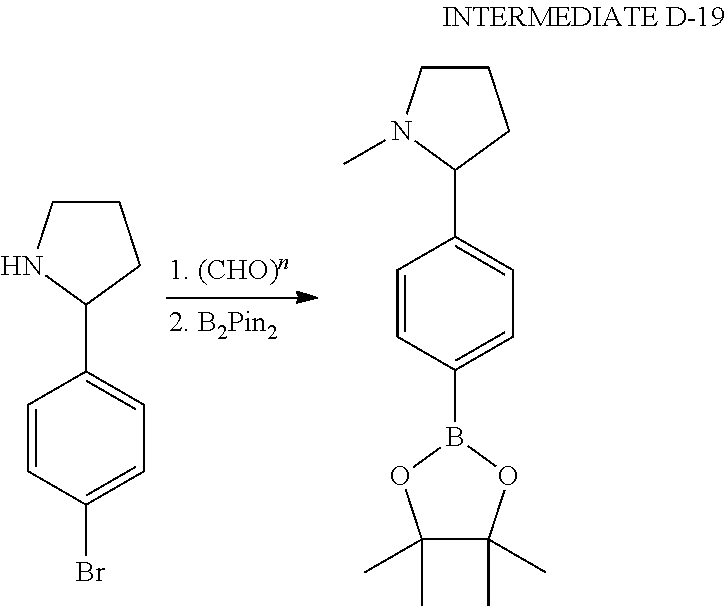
C1=CC(Br)=CC=C1C1NCCC1.C1(C)(C)C(C)(C)OB(C2=CC=C(C3N(C)CCC3)C=C2)O1
